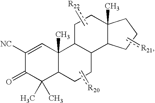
c[R21].C1([NC])=CC2(C)C(C(C)(C)C1=O)CCC1C2CCC2(C)C1CCC2.c[R22].c[R20]
